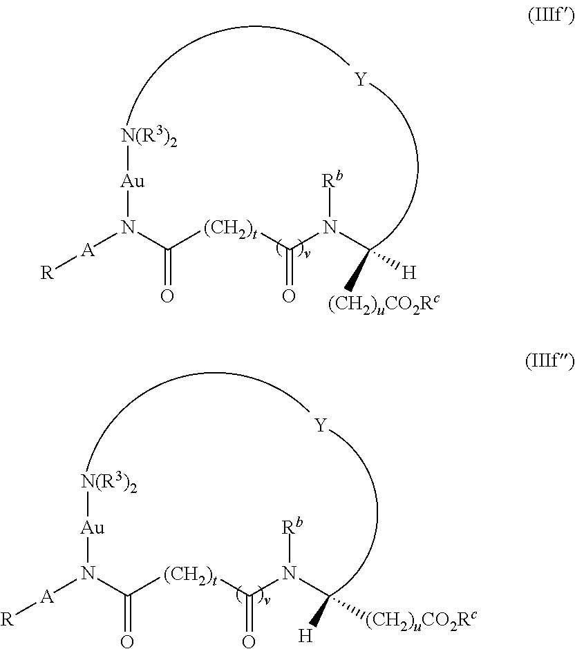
[A](N(C([(CH2)t]C(N(C([(CH2)uCO2Rc])[H])[Rb])=O)=O)[Au][N(R3)2])[R].[Y].[A](N(C([(CH2)t]C(N(C([(CH2)uCO2Rc])[H])[Rb])=O)=O)[Au][N(R3)2])[R].[Y]
